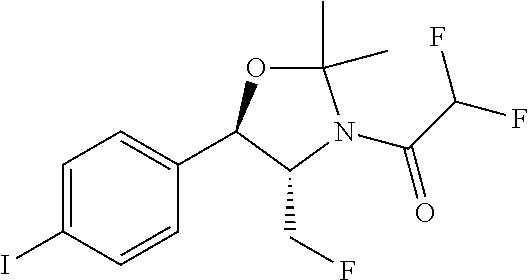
C1=C(I)C=CC(C2OC(C)(C)N(C(C(F)F)=O)C2CF)=C1
